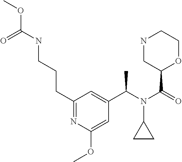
C1(C(N(C(=O)C2OCCNC2)C2CC2)C)=CC(CCCNC(OC)=O)=NC(OC)=C1
